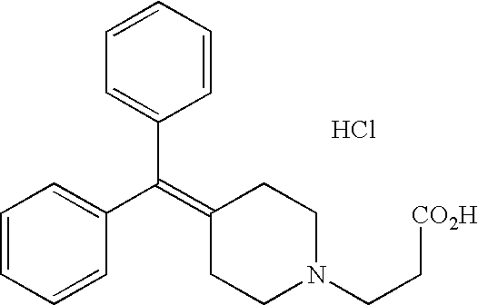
C1=CC=CC(C(=C2CCN(CC[CO2H])CC2)C2=CC=CC=C2)=C1.Cl
